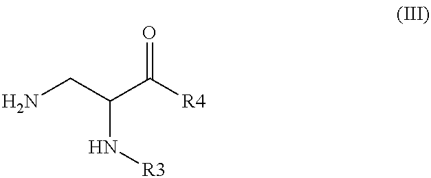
NCC(C([R4])=O)N[R3]
